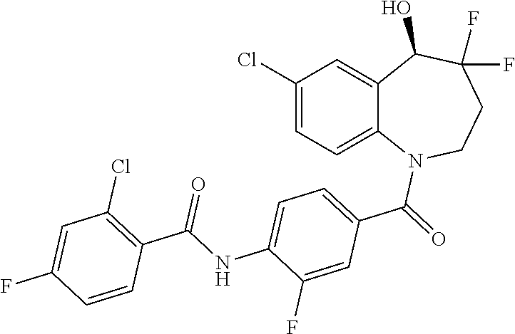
C1(Cl)=CC=C2C(=C1)C(O)C(F)(F)CCN2C(=O)C1=CC=C(NC(C2=C(Cl)C=C(F)C=C2)=O)C(F)=C1
